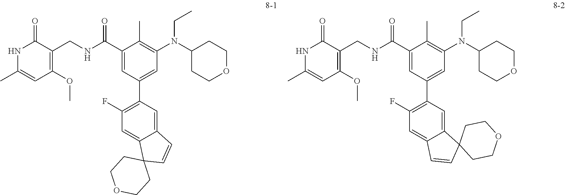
C1(C(NCC2=C(OC)C=C(C)NC2=O)=O)=CC(C2=C(F)C=C3C(=C2)C=CC32CCOCC2)=CC(N(C2CCOCC2)CC)=C1C.C1(C(NCC2=C(OC)C=C(C)NC2=O)=O)=CC(C2=C(F)C=C3C(=C2)C2(C=C3)CCOCC2)=CC(N(C2CCOCC2)CC)=C1C
